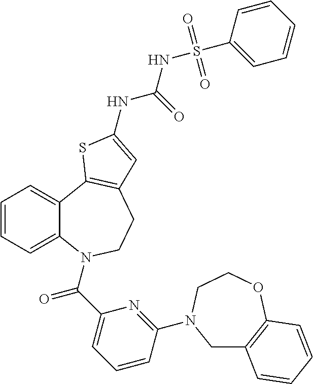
C1=CC=C2C(=C1)C1=C(CCN2C(C2=CC=CC(N3CC4=C(OCC3)C=CC=C4)=N2)=O)C=C(NC(NS(C2=CC=CC=C2)(=O)=O)=O)S1
